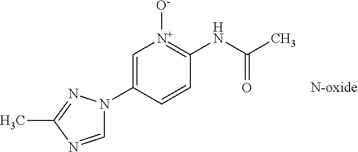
C1=NC(C)=NN1C1=C[N+]([O-])=C(NC(=O)C)C=C1
